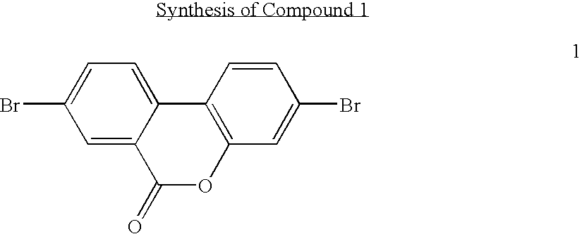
C1(Br)=CC=C2C(=C1)C(=O)OC1=C2C=CC(Br)=C1
